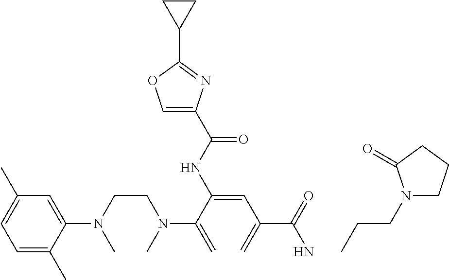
C1(C)=CC=C(C)C(N(CCN(C)C(C(=CC(=C)C(=O)N)NC(C2=COC(C3CC3)=N2)=O)=C)C)=C1.CCCN1CCCC1=O
